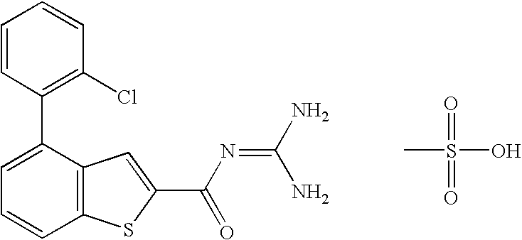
C1(C2=CC=CC3=C2C=C(C(N=C(N)N)=O)S3)=C(Cl)C=CC=C1.CS(=O)(=O)O
